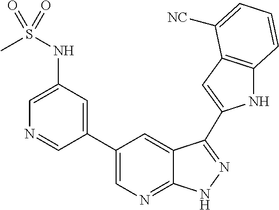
C1(C2=CN=C3C(=C2)C(C2=CC4=C(N2)C=CC=C4[NC])=NN3)=CC(NS(C)(=O)=O)=CN=C1
